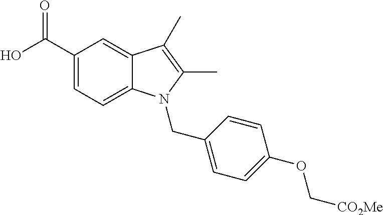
OC(C1=CC=C2C(=C1)C(C)=C(C)N2CC1=CC=C(OC[CO2Me])C=C1)=O
